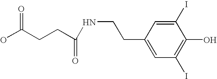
C1(I)=CC(CCNC(=O)CCC(O)=O)=CC(I)=C1O
